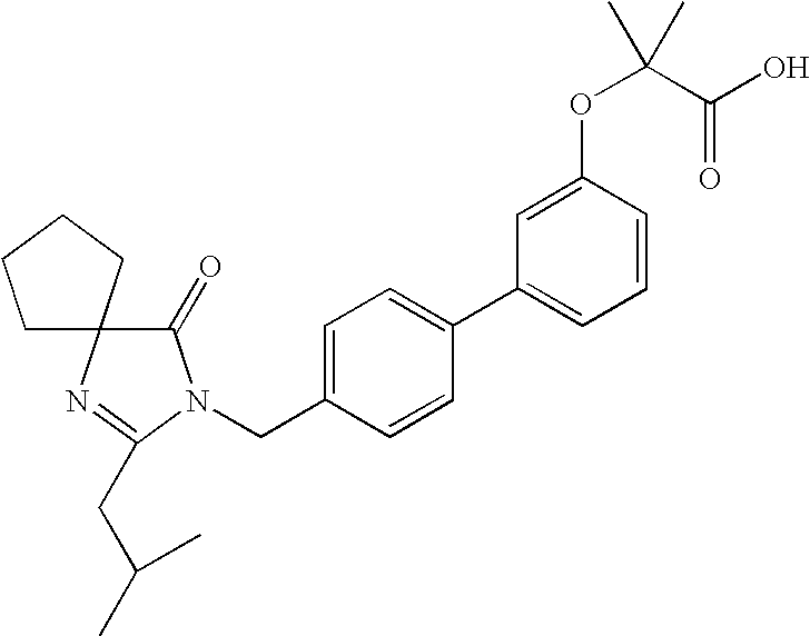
C1CCCC12C(=O)N(CC1=CC=C(C3=CC=CC(OC(C(O)=O)(C)C)=C3)C=C1)C(CC(C)C)=N2
